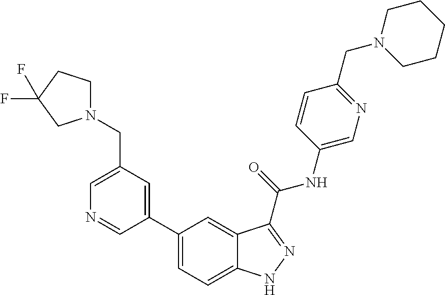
C1(CN2CCC(F)(F)C2)=CN=CC(C2=CC=C3C(=C2)C(C(NC2=CN=C(CN4CCCCC4)C=C2)=O)=NN3)=C1
